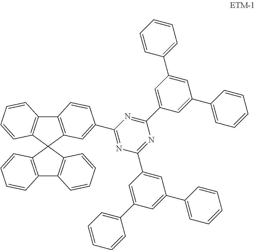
C1=CC=CC(C2=CC(C3=CC=CC=C3)=CC(C3=NC(C4=CC5=C(C6=C(C57C5=C(C8=C7C=CC=C8)C=CC=C5)C=CC=C6)C=C4)=NC(C4=CC(C5=CC=CC=C5)=CC(C5=CC=CC=C5)=C4)=N3)=C2)=C1
